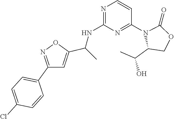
C1(C(C)O)COC(=O)N1C1=NC(NC(C)C2=CC(C3=CC=C(Cl)C=C3)=NO2)=NC=C1
